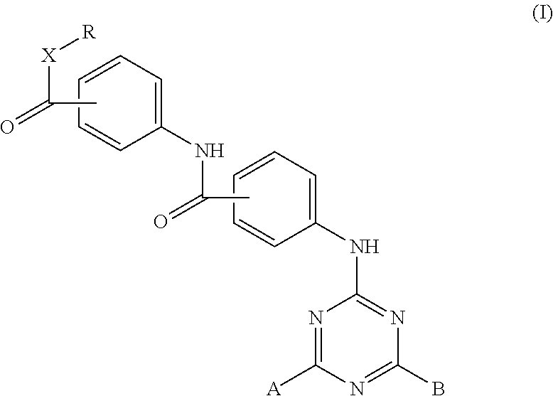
CC([X][R])=O.C1=CC=CC(NC2=NC(B)=NC([A])=N2)=C1.C1=CC=CC(NC(C)=O)=C1
